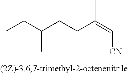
CC(C(CCC(=C[CN])C)C)C
